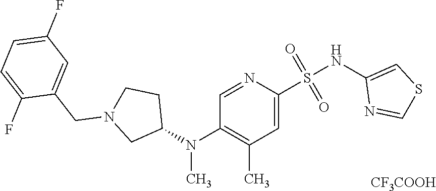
N(S(=O)(=O)C1=CC(C)=C(N(C2CCN(CC3=CC(F)=CC=C3F)C2)C)C=N1)C1=CSC=N1.[CF3COOH]
